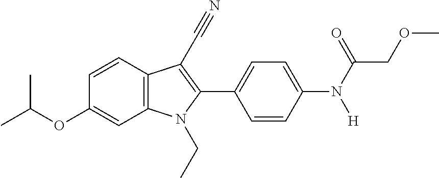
C1=CC2=C(C=C1OC(C)C)N(CC)C(C1=CC=C(N(C(COC)=O)[H])C=C1)=C2C#N
